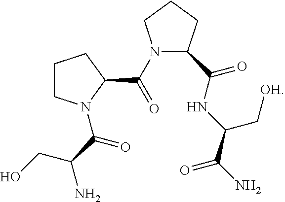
C1CN(C(C(N)CO)=O)C(C(=O)N2CCCC2C(NC(C(=O)N)C[OH])=O)C1
